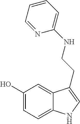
C1(O)=CC=C2C(=C1)C(CCNC1=CC=CC=N1)=CN2
